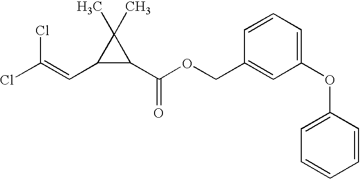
C(Cl)(=CC1C(C(=O)OCC2=CC(OC3=CC=CC=C3)=CC=C2)C1(C)C)Cl
